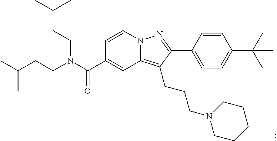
N12C(=C(CCCN3CCCCC3)C(C3=CC=C(C(C)(C)C)C=C3)=N1)C=C(C(N(CCC(C)C)CCC(C)C)=O)C=C2
